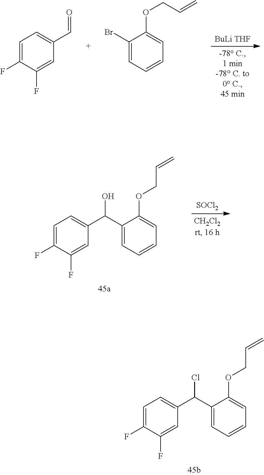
C1(F)=CC=C(C=O)C=C1F.C(C=C)OC1=CC=CC=C1Br.C1(F)=CC=C(C(C2=CC=CC=C2OCC=C)O)C=C1F.[SOCl2].C1(F)=CC=C(C(C2=CC=CC=C2OCC=C)Cl)C=C1F
